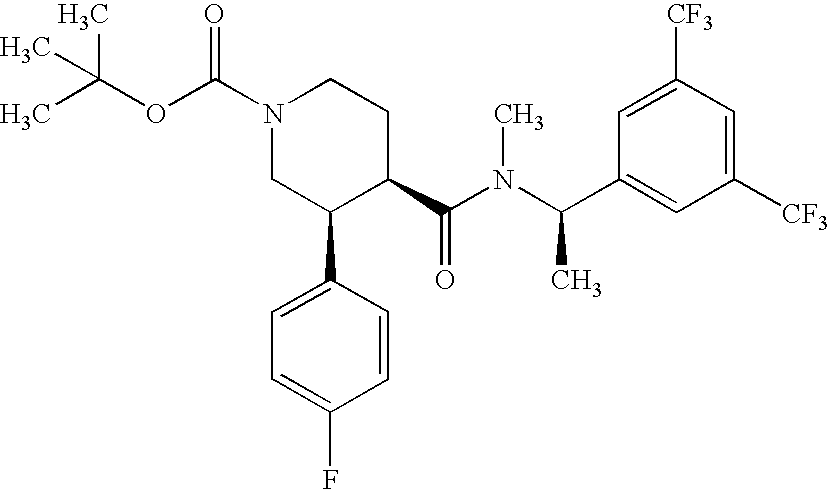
N1(C(OC(C)(C)C)=O)CC(C2=CC=C(F)C=C2)C(C(N(C(C2=CC([CF3])=CC([CF3])=C2)C)C)=O)CC1
